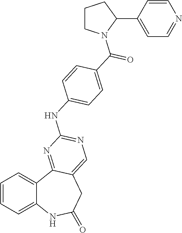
C1=CC=C2C(=C1)C1=NC(NC3=CC=C(C(=O)N4CCCC4C4=CC=NC=C4)C=C3)=NC=C1CC(=O)N2
